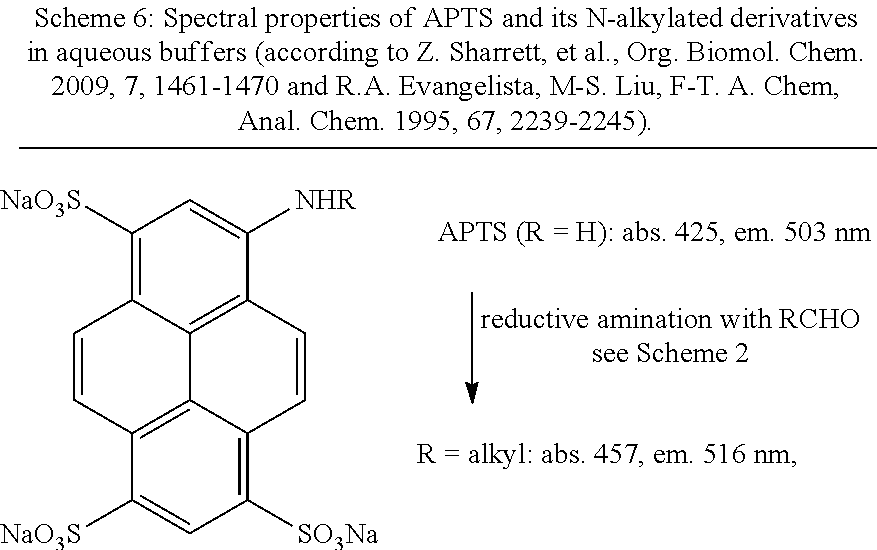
C1([NaO3S])=C2C3=C(C([NHR])=C1)C=CC1=C([SO3Na])C=C([NaO3S])C(=C31)C=C2
